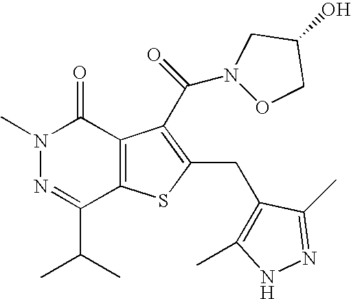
N1(C)N=C(C(C)C)C2=C(C1=O)C(C(N1OCC(O)C1)=O)=C(CC1=C(C)NN=C1C)S2
